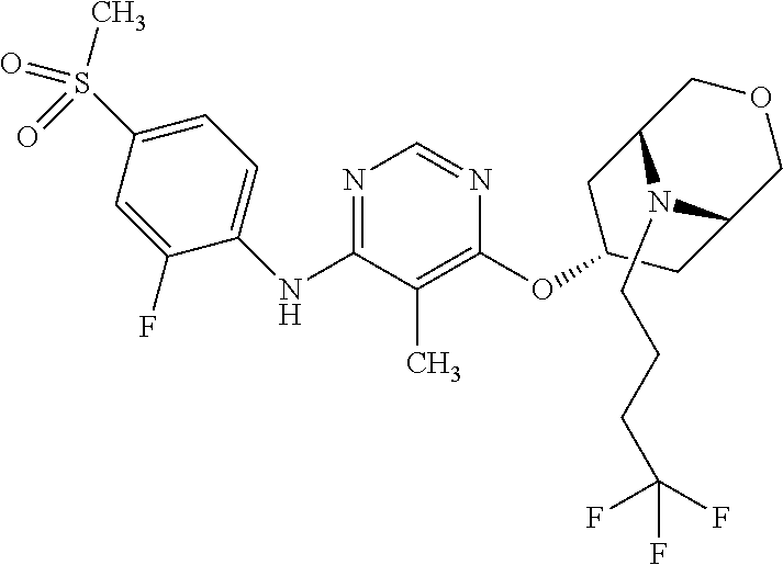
C1=C(S(=O)(=O)C)C=C(F)C(NC2=NC=NC(OC3CC4COCC(C3)N4CCCC(F)(F)F)=C2C)=C1
